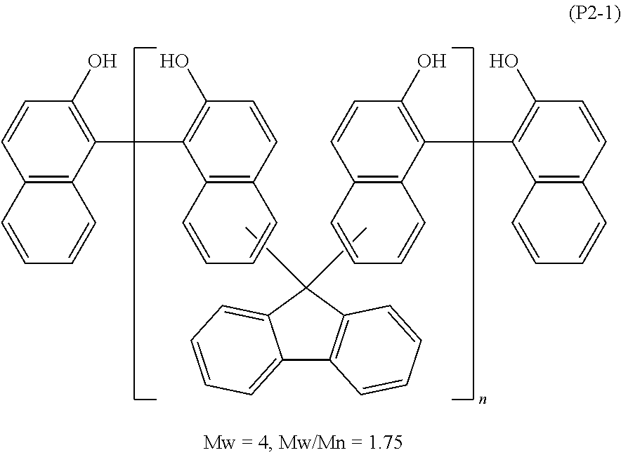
C1=CC2=C(C(C3=C(O)C=CC4=C3C=CC=C4)=C1O)C=CC=C2.C1=CC2=C(C(C3=C(O)C=CC4=C3C=CC=C4)=C1O)C=CC=C2.C1(C)(C)C2=C(C3=CC=CC=C13)C=CC=C2
